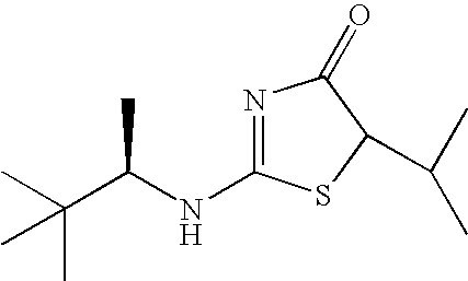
C(NC1=NC(=O)C(C(C)C)S1)(C(C)(C)C)C
